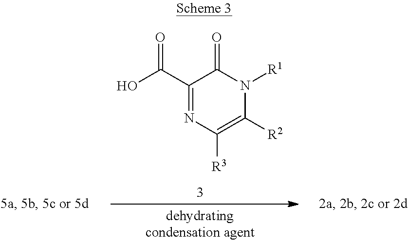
OC(C1=NC([R3])=C([R2])N([R1])C1=O)=O
